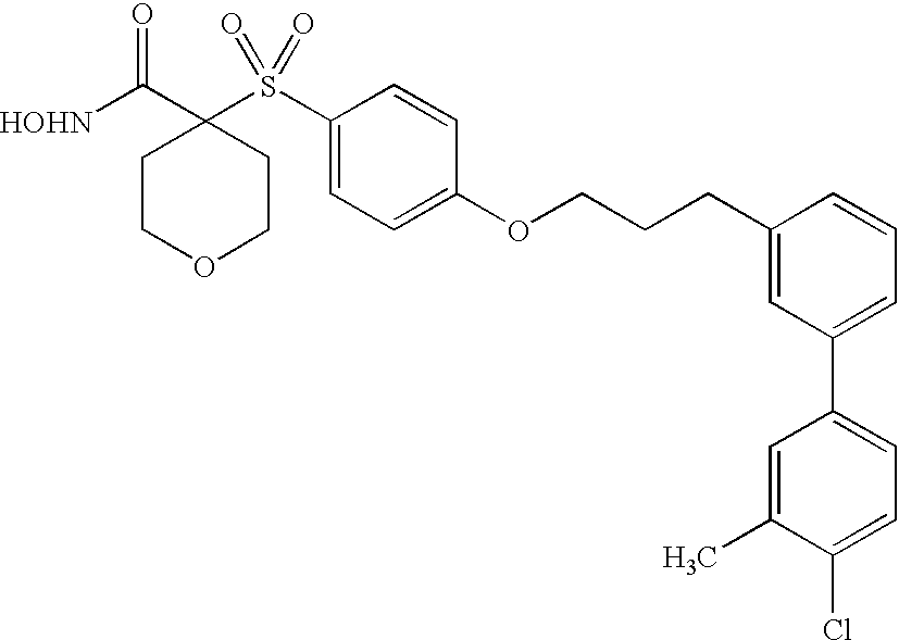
[HOHN]C(C1(S(C2=CC=C(OCCCC3=CC(C4=CC=C(Cl)C(C)=C4)=CC=C3)C=C2)(=O)=O)CCOCC1)=O
